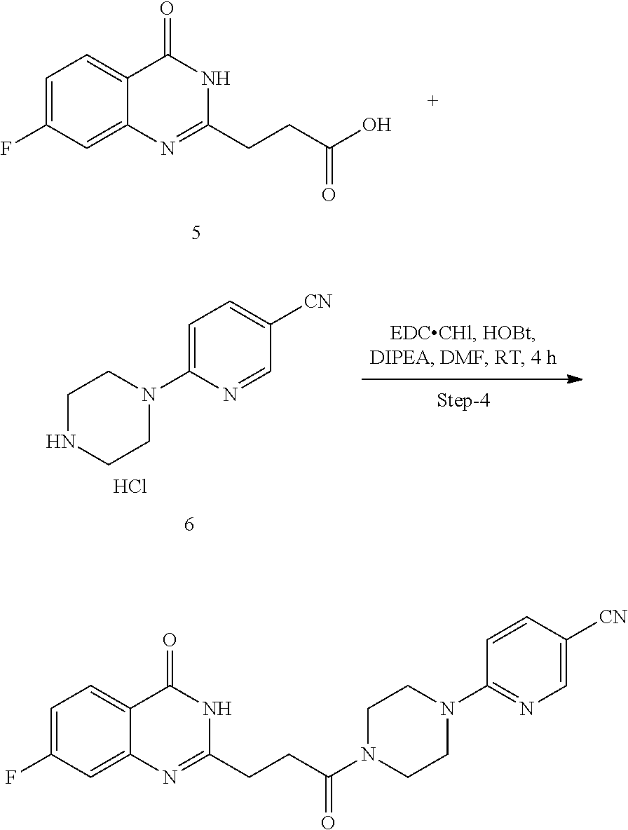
C1=C(F)C=C2C(=C1)C(=O)NC(CCC(O)=O)=N2.C1CN(C2=CC=C([CN])C=N2)CCN1.Cl.C1CN(C2=NC=C([CN])C=C2)CCN1C(CCC1=NC2=CC(F)=CC=C2C(=O)N1)=O
